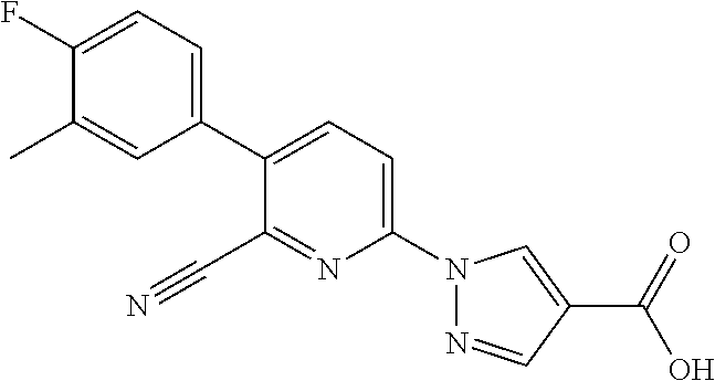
C1(C#N)=NC(N2N=CC(C(O)=O)=C2)=CC=C1C1=CC=C(F)C(C)=C1
